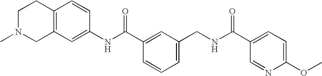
C1(NC(C2=CC(CNC(C3=CC=C(OC)N=C3)=O)=CC=C2)=O)=CC2=C(C=C1)CCN(C)C2
